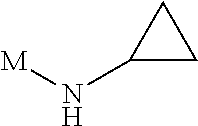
[M]NC1CC1
